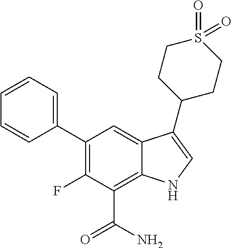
C1(C2=CC=CC=C2)=C(F)C(C(=O)N)=C2C(=C1)C(C1CCS(=O)(=O)CC1)=CN2
